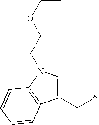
C1(CC)=CN(CCOCC)C2=C1C=CC=C2
